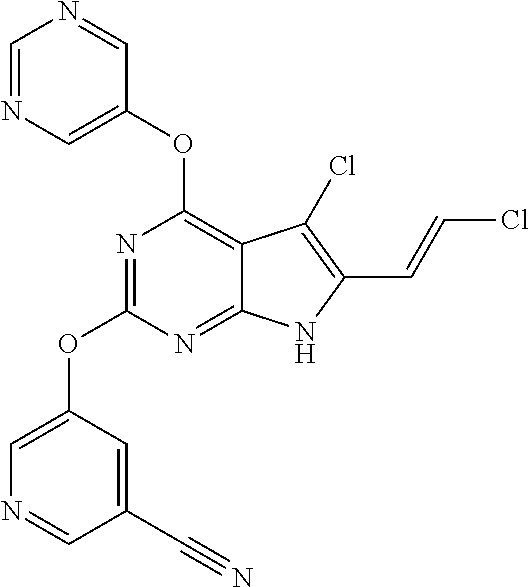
N1=C(OC2=CN=CC(C#N)=C2)N=C2C(=C1OC1=CN=CN=C1)C(Cl)=C(C=CCl)N2
